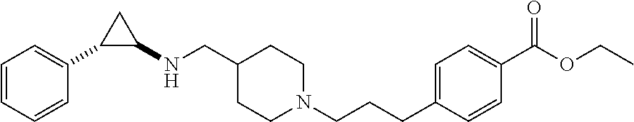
C1=CC=CC(C2C(NCC3CCN(CCCC4=CC=C(C(OCC)=O)C=C4)CC3)C2)=C1
